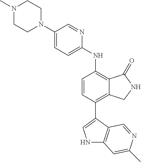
N1(C)CCN(C2=CC=C(NC3=C4C(=C(C5=CNC6=C5C=NC(C)=C6)C=C3)CNC4=O)N=C2)CC1
